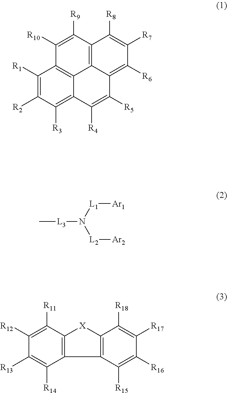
C1([R1])=C([R2])C([R3])=C2C3=C1C([R10])=C([R9])C1=C3C(=C([R6])C([R7])=C1[R8])C([R5])=C2[R4].C[L3]N([L2][Ar2])[L1][Ar1].C1([R11])=C([R12])C([R13])=C([R14])C2=C1[X]C1=C2C([R15])=C([R16])C([R17])=C1[R18]
